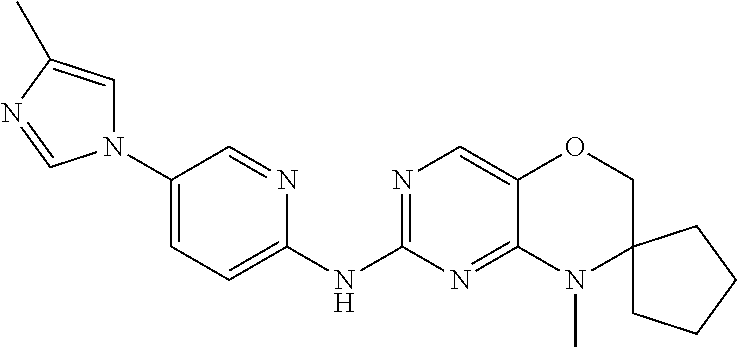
C1(N2C=C(C)N=C2)=CC=C(NC2=NC=C3C(=N2)N(C)C2(CO3)CCCC2)N=C1
